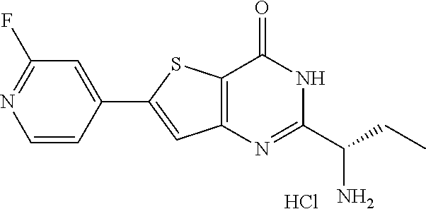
C1(F)=NC=CC(C2=CC3=C(S2)C(=O)NC(C(CC)N)=N3)=C1.Cl
